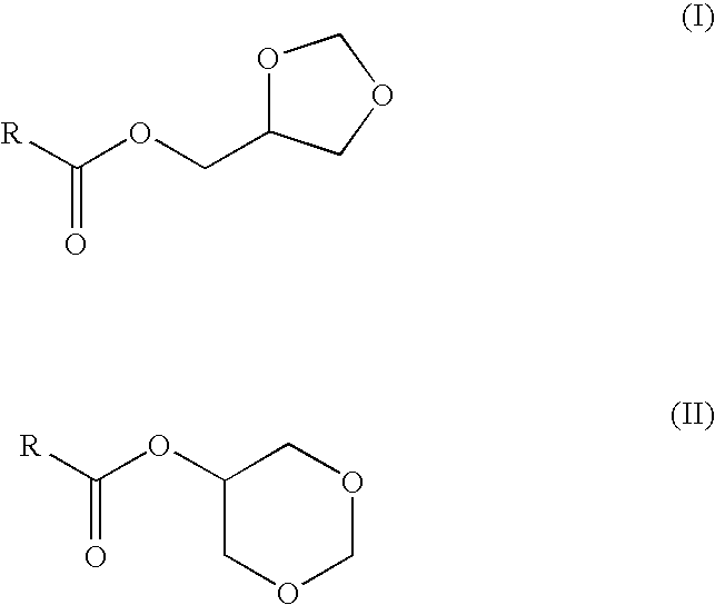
O1C(COC([R])=O)COC1.C1(OC([R])=O)COCOC1
